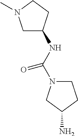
C1C(NC(=O)N2CCC(N)C2)CCN1C
